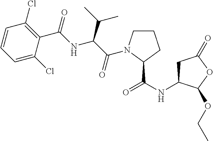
C1=CC=C(Cl)C(C(=O)NC(C(C)C)C(=O)N2CCCC2C(NC2CC(=O)OC2OCC)=O)=C1Cl
